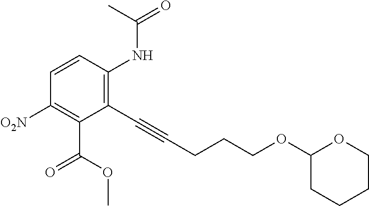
C1(C#CCCCOC2CCCCO2)=C(NC(=O)C)C=CC([O2N])=C1C(OC)=O
